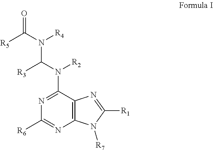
[R5]C(N(C([R3])N([R2])C1=NC([R6])=NC2=C1N=C([R1])N2[R7])[R4])=O
